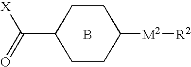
B.C(C1CCC([M2][R2])CC1)(=O)[X]
